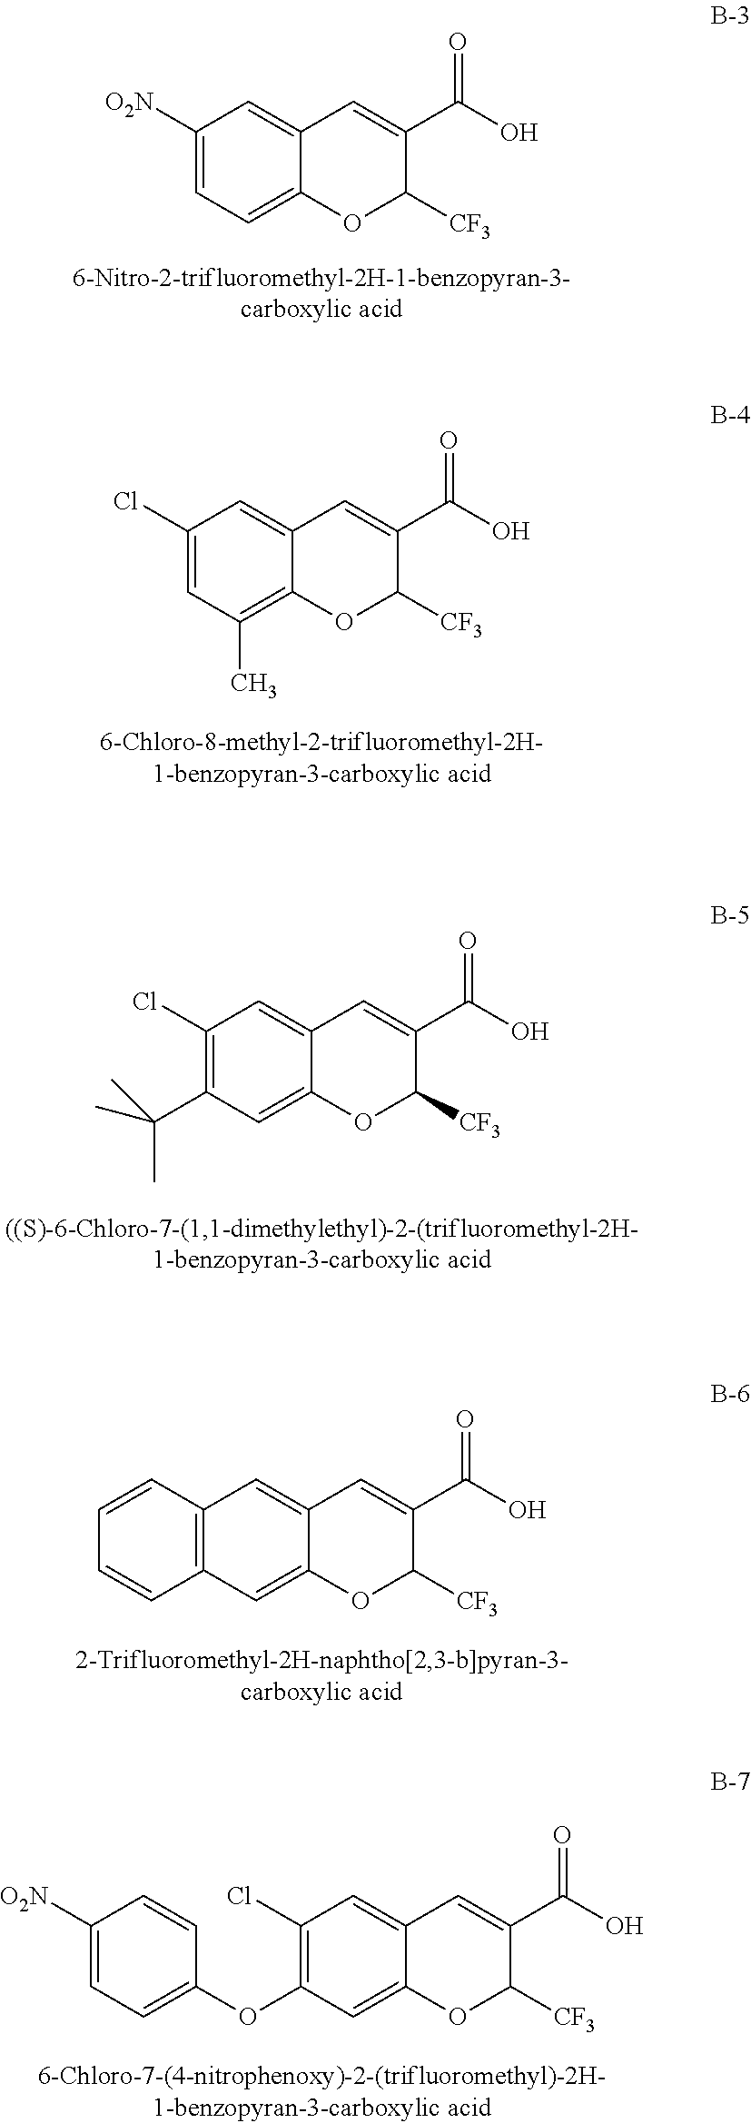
C1([O2N])=CC=C2C(=C1)C=C(C(O)=O)C([CF3])O2.C1(Cl)=CC(C)=C2C(=C1)C=C(C(O)=O)C([CF3])O2.C1(Cl)=C(C(C)(C)C)C=C2C(=C1)C=C(C(O)=O)C([CF3])O2.C12=C(C=CC=C1)C=C1C(=C2)OC([CF3])C(C(O)=O)=C1.C1(Cl)=C(OC2=CC=C([O2N])C=C2)C=C2C(=C1)C=C(C(O)=O)C([CF3])O2
